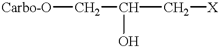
[Carbo-O]CC(C[X])O
